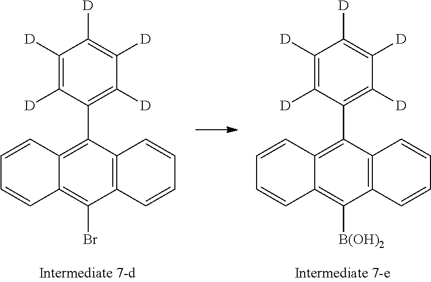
C1=CC=CC2=C1C(Br)=C1C=CC=CC1=C2C1=C([D])C([D])=C([D])C([D])=C1[D].C1=CC=CC2=C1C([B(OH)2])=C1C=CC=CC1=C2C1=C([D])C([D])=C([D])C([D])=C1[D]
